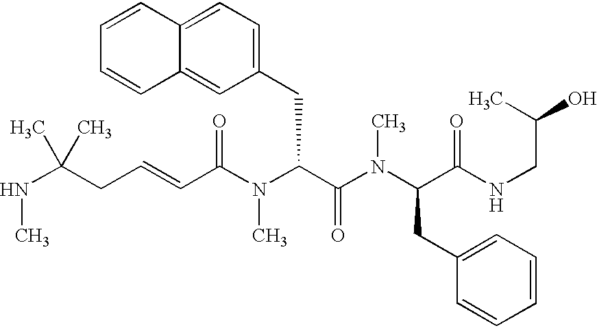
C(C(N(C(C(=O)N(C)C(CC1=CC=CC=C1)C(=O)NCC(C)O)CC1=CC=C2C(=C1)C=CC=C2)C)=O)=CCC(NC)(C)C
